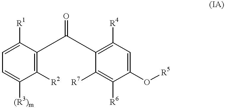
C1([R1])=CC=C([(R3)m])C([R2])=C1C(C1=C([R4])C=C(O[R5])C([R6])=C1[R7])=O
